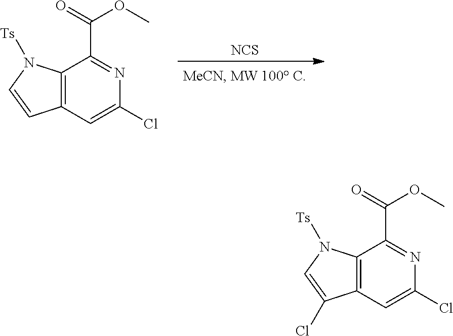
[NCS].C12=C(C=C(Cl)N=C1C(OC)=O)C=CN2[Ts].C12=C(C=C(Cl)N=C1C(OC)=O)C(Cl)=CN2[Ts]
